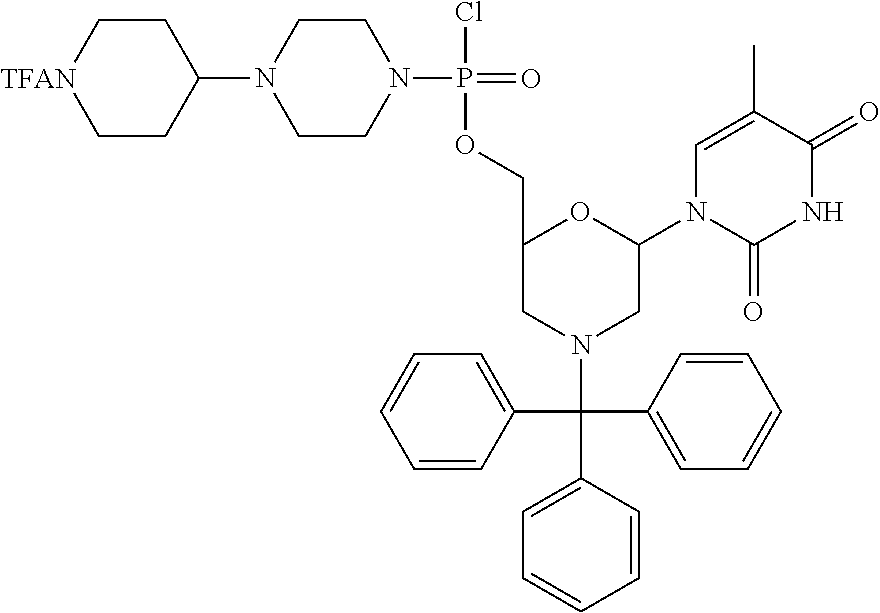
C1(C(C2=CC=CC=C2)(N2CC(N3C(=O)NC(=O)C(C)=C3)OC(COP(Cl)(=O)N3CCN(C4CC[TFAN]CC4)CC3)C2)C2=CC=CC=C2)=CC=CC=C1
